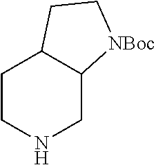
C1CNCC2C1CC[NBoc]2
